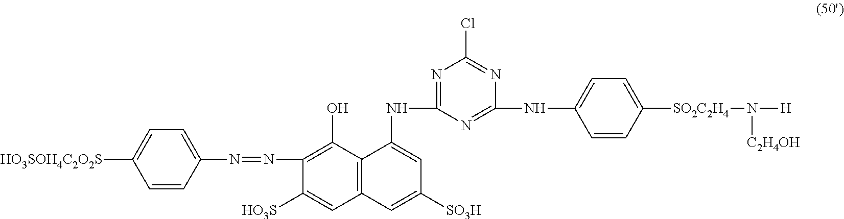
C1=CC(N=NC2=C(O)C3=C(C=C2[HO3S])C=C([SO3H])C=C3NC2=NC(Cl)=NC(NC3=CC=C([SO2C2H4]N([H])[C2H4OH])C=C3)=N2)=CC=C1[HO3SOH4C2O2S]
